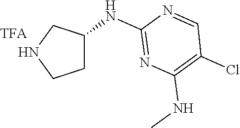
N1CCC(NC2=NC(NC)=C(Cl)C=N2)C1
